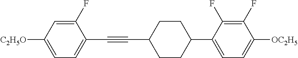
C1(F)=CC([C2H5O])=CC=C1C#CC1CCC(C2=CC=C([OC2H5])C(F)=C2F)CC1
